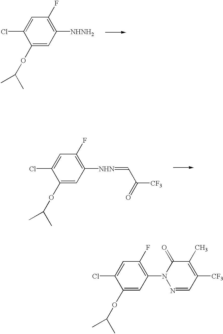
C1(OC(C)C)=CC(N2N=CC([CF3])=C(C)C2=O)=C(F)C=C1Cl.C1(OC(C)C)=CC([NHNH2])=C(F)C=C1Cl.C1(OC(C)C)=CC([NHN]=CC(=O)[CF3])=C(F)C=C1Cl
